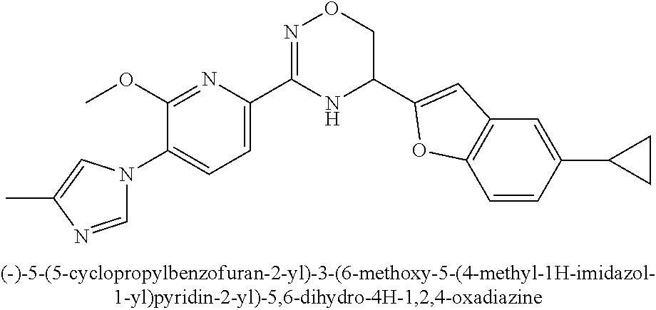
C1(OC)=NC(C2=NOCC(C3=CC4=C(O3)C=CC(C3CC3)=C4)N2)=CC=C1N1C=NC(C)=C1
